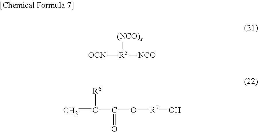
[OCN][R5]([(NCO)s])[NCO].C(C(O[R7]O)=O)([R6])=C
